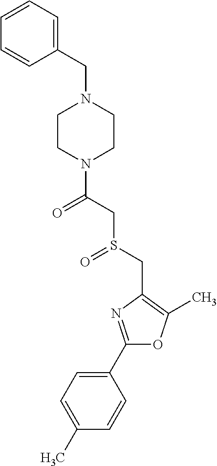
C1(C2=NC(CS(=O)CC(=O)N3CCN(CC4=CC=CC=C4)CC3)=C(C)O2)=CC=C(C)C=C1
